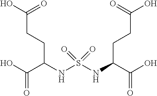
OC(C(NS(NC(CCC(O)=O)C(O)=O)(=O)=O)CCC(O)=O)=O
